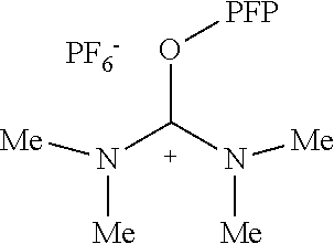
O(C(N([Me])[Me])N([Me])[Me])[PFP].[PF6-]
